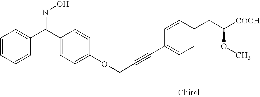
C1=CC=CC=C1C(C1=CC=C(OCC#CC2=CC=C(CC(OC)[COOH])C=C2)C=C1)=NO
